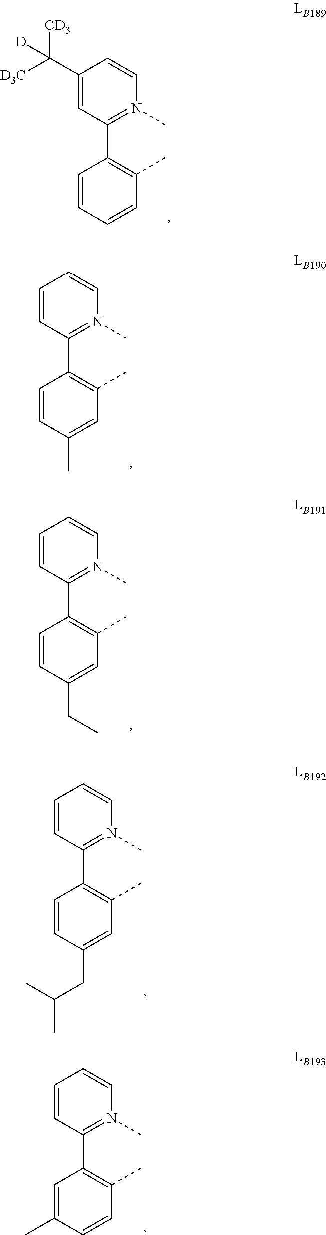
C1(C([D3C])([CD3])[D])=CC(C2=C(C)C=CC=C2)=N(C)C=C1.C1=CC(C2=C(C)C=C(C)C=C2)=N(C)C=C1.C1=CC(C2=C(C)C=C(CC)C=C2)=N(C)C=C1.C1=CC(C2=C(C)C=C(CC(C)C)C=C2)=N(C)C=C1.C1=CC(C2=C(C)C=CC(C)=C2)=N(C)C=C1
